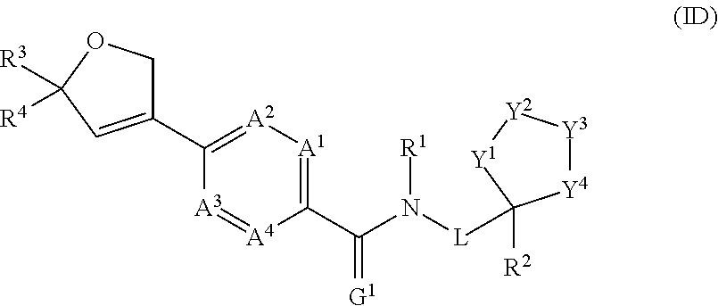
C1(C2=[A2][A1]=C(C(=[G1])N([R1])[L]C3([R2])[Y4][Y3][Y2][Y1]3)[A4]=[A3]2)=CC([R3])([R4])OC1
